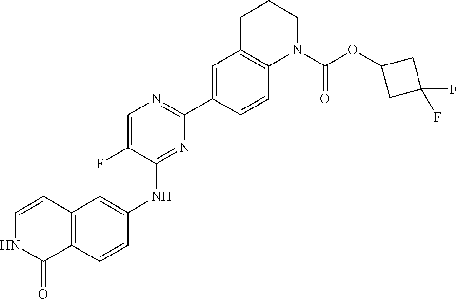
C12=C(C=CNC1=O)C=C(NC1=NC(C3=CC4=C(C=C3)N(C(OC3CC(F)(F)C3)=O)CCC4)=NC=C1F)C=C2
